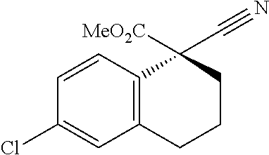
C1=CC2=C(C=C1Cl)CCCC2(C#N)[MeO2C]
